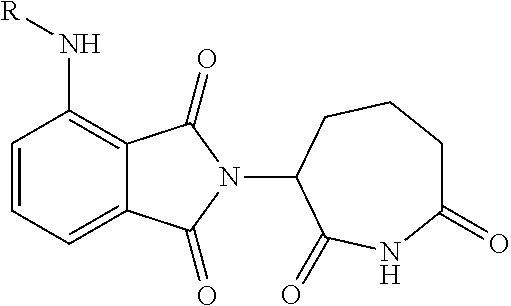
C12=CC=CC(N[R])=C1C(=O)N(C1C(=O)NC(=O)CCC1)C2=O
